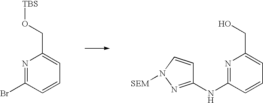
N1=C(Br)C=CC=C1CO[TBS].N1=C(NC2=NN([SEM])C=C2)C=CC=C1CO
